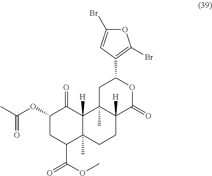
C1(OC(C)=O)CC(C(OC)=O)C2(C)C([H])(C1=O)C1(C)C([H])(CC2)C(=O)OC(C2=C(Br)OC(Br)=C2)C1
